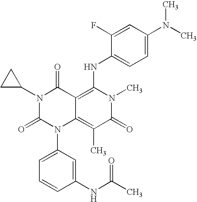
C1(NC(C)=O)=CC(N2C3=C(C)C(=O)N(C)C(NC4=CC=C(N(C)C)C=C4F)=C3C(=O)N(C3CC3)C2=O)=CC=C1
